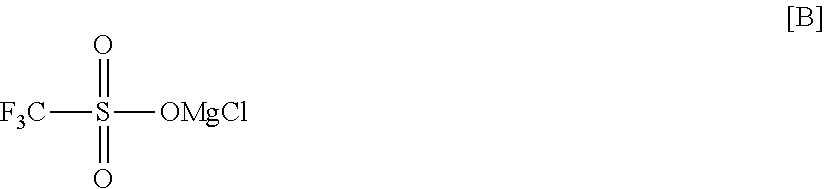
[F3C]S([OMgCl])(=O)=O
